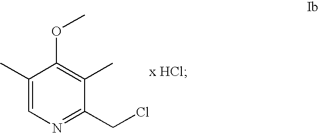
C1(C)=CN=C(CCl)C(C)=C1OC
